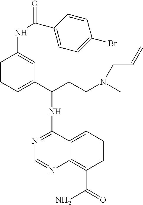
N1=C(NC(CCN(C)CC=C)C2=CC=CC(NC(C3=CC=C(Br)C=C3)=O)=C2)C2=CC=CC(C(=O)N)=C2N=C1
